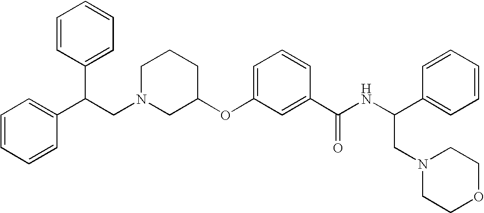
C1CCC(OC2=CC=CC(C(NC(C3=CC=CC=C3)CN3CCOCC3)=O)=C2)CN1CC(C1=CC=CC=C1)C1=CC=CC=C1
